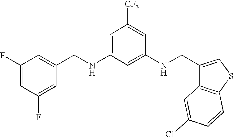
C1(F)=CC(F)=CC(CNC2=CC([CF3])=CC(NCC3=CSC4=C3C=C(Cl)C=C4)=C2)=C1
